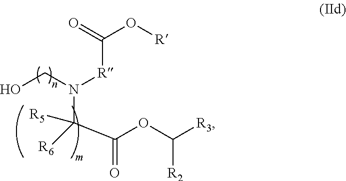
N(C([R5])(C(OC([R3])[R2])=O)[R6])(CO)[R]C(O[R])=O
